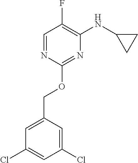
C1=C(COC2=NC(NC3CC3)=C(F)C=N2)C=C(Cl)C=C1Cl
